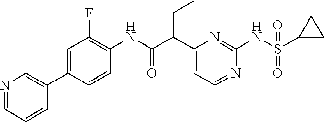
C1(C(C(NC2=C(F)C=C(C3=CN=CC=C3)C=C2)=O)CC)=CC=NC(NS(C2CC2)(=O)=O)=N1
